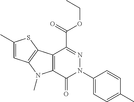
C1(C)=CC2=C(S1)C1=C(N2C)C(=O)N(C2=CC=C(C)C=C2)N=C1C(OCC)=O
